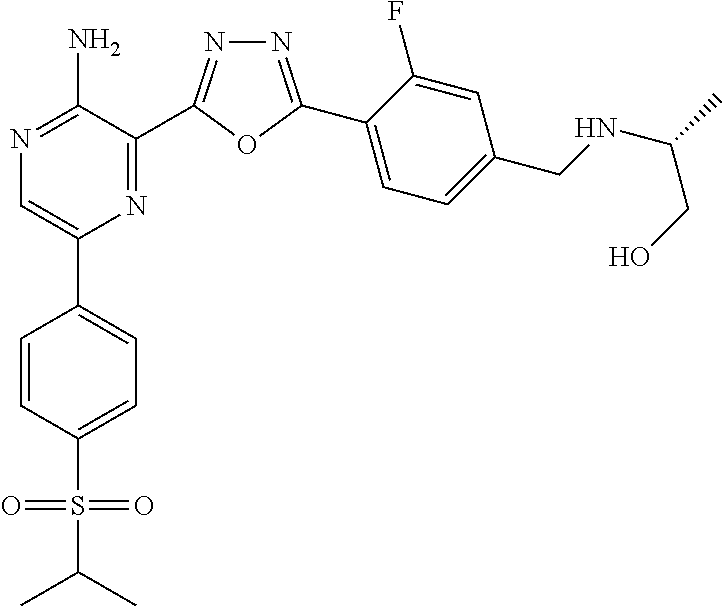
N1=C(C2=CC=C(CNC(C)CO)C=C2F)OC(C2=NC(C3=CC=C(S(C(C)C)(=O)=O)C=C3)=CN=C2N)=N1
